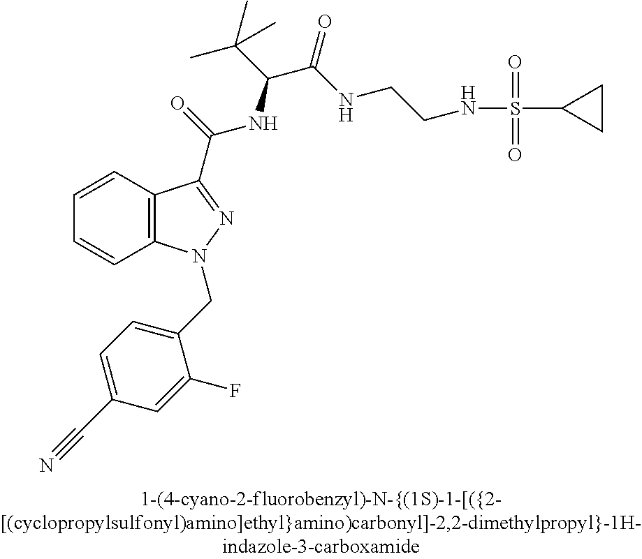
C1=CC2=C(C=C1)N(CC1=CC=C(C#N)C=C1F)N=C2C(NC(C(C)(C)C)C(NCCNS(C1CC1)(=O)=O)=O)=O
